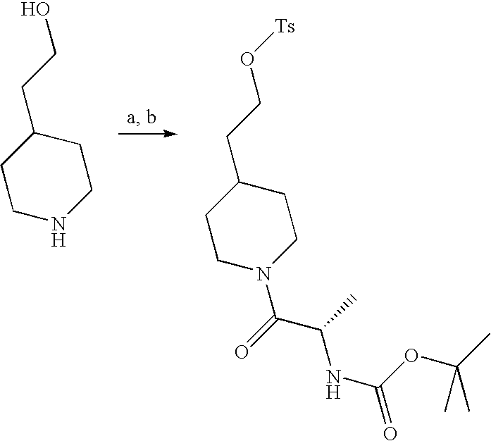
C1CNCCC1CCO.C1CN(C(=O)C(C)NC(=O)OC(C)(C)C)CCC1CCO[Ts]
